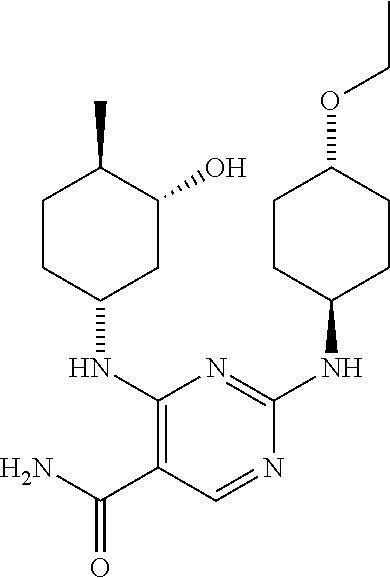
C1CC(NC2=C(C(N)=O)C=NC(NC3CCC(OCC)CC3)=N2)CC(O)C1C
